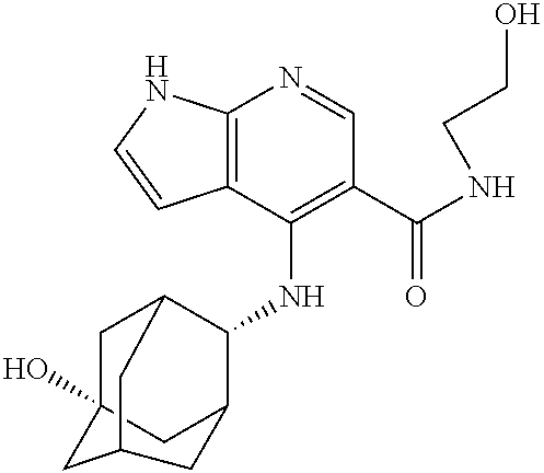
C12=C(C(NC3C4CC5(O)CC3CC(C5)C4)=C(C(NCCO)=O)C=N1)C=CN2
